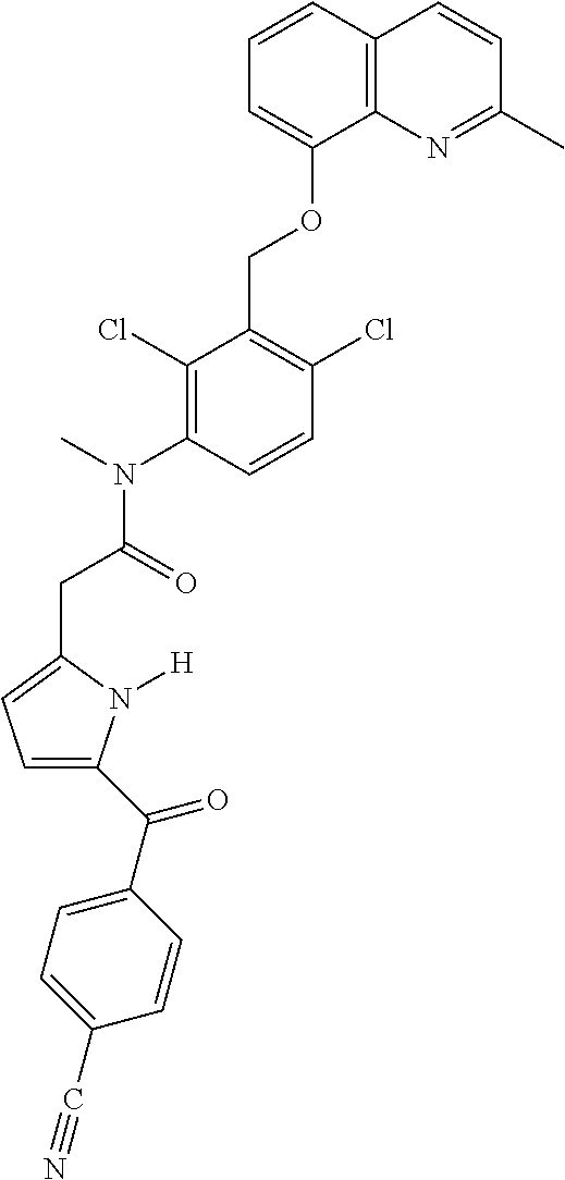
C1=CC2=C(C(OCC3=C(Cl)C=CC(N(C)C(=O)CC4=CC=C(C(C5=CC=C(C#N)C=C5)=O)N4[H])=C3Cl)=C1)N=C(C)C=C2
